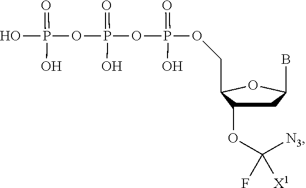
O(P(OP(OP(=O)(O)O)(=O)O)(=O)O)CC1C(OC([N3])(F)[X1])CC(B)O1
